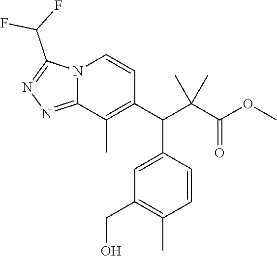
N12C(=NN=C1C(F)F)C(C)=C(C(C(C(OC)=O)(C)C)C1=CC(CO)=C(C)C=C1)C=C2
